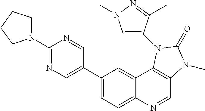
C1(N2CCCC2)=NC=C(C2=CC=C3C(=C2)C2=C(C=N3)N(C)C(=O)N2C2=CN(C)N=C2C)C=N1
